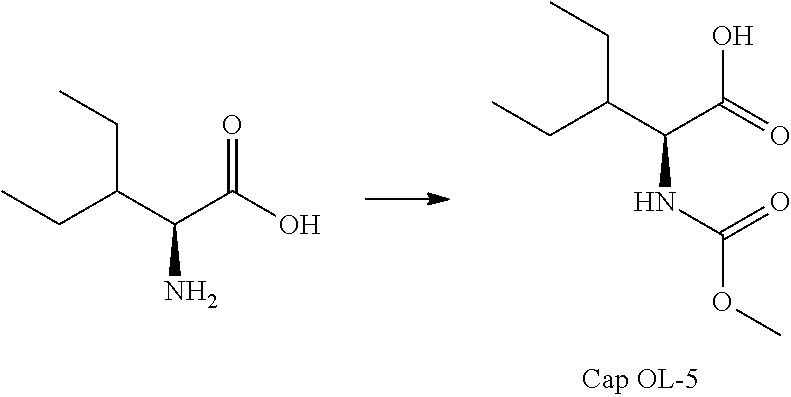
C(C(C(O)=O)N)(CC)CC.C(NC(OC)=O)(C(CC)CC)C(=O)O
